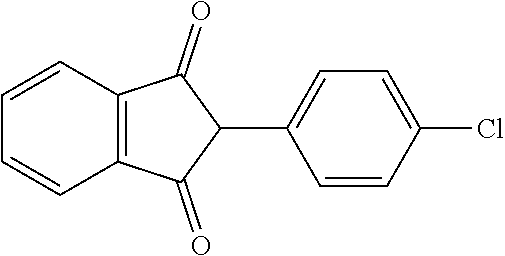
C1=CC2=C(C=C1)C(=O)C(C1=CC=C(Cl)C=C1)C2=O
